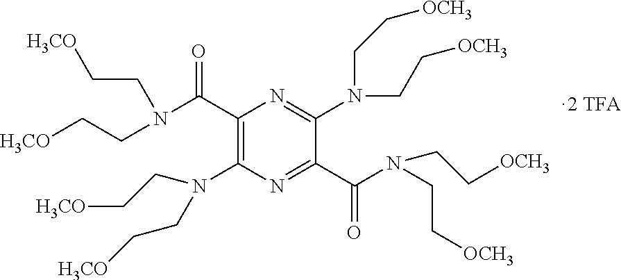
C1(C(N(CC[H3CO])CC[H3CO])=O)=C(N(CC[H3CO])CC[H3CO])N=C(C(N(CC[OCH3])CC[OCH3])=O)C(N(CC[OCH3])CC[OCH3])=N1
